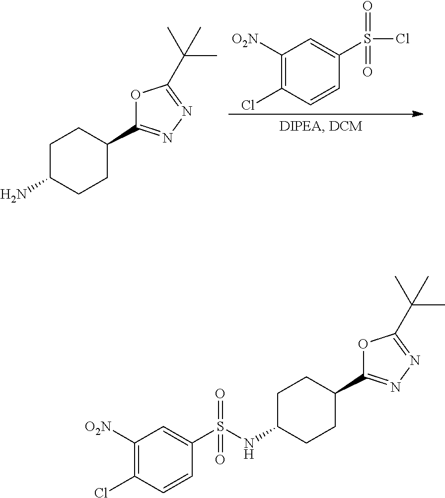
C1([O2N])=C(Cl)C=CC(S(Cl)(=O)=O)=C1.C1C(N)CCC(C2=NN=C(C(C)(C)C)O2)C1.C1C(NS(C2=CC([O2N])=C(Cl)C=C2)(=O)=O)CCC(C2=NN=C(C(C)(C)C)O2)C1
